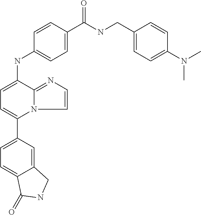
C12=CC(C3=CC=C(NC4=CC=C(C(NCC5=CC=C(N(C)C)C=C5)=O)C=C4)C4=NC=CN34)=CC=C1C(=O)NC2
